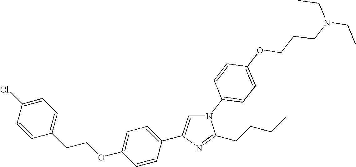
N1(C2=CC=C(OCCCN(CC)CC)C=C2)C=C(C2=CC=C(OCCC3=CC=C(Cl)C=C3)C=C2)N=C1CCCC
